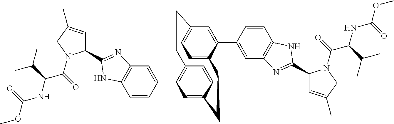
C1=CC(C2=C3C=CC(=C2)CCC2=CC=C(C=C2C2=CC4=C(C=C2)NC(C2C=C(C)CN2C(C(NC(OC)=O)C(C)C)=O)=N4)CC3)=CC2=C1NC(C1C=C(C)CN1C(C(NC(OC)=O)C(C)C)=O)=N2
